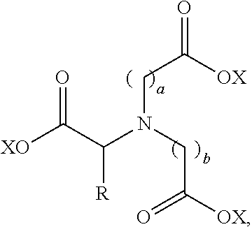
[XO]C(C([R])N(CC(=O)[OX])CC([OX])=O)=O
